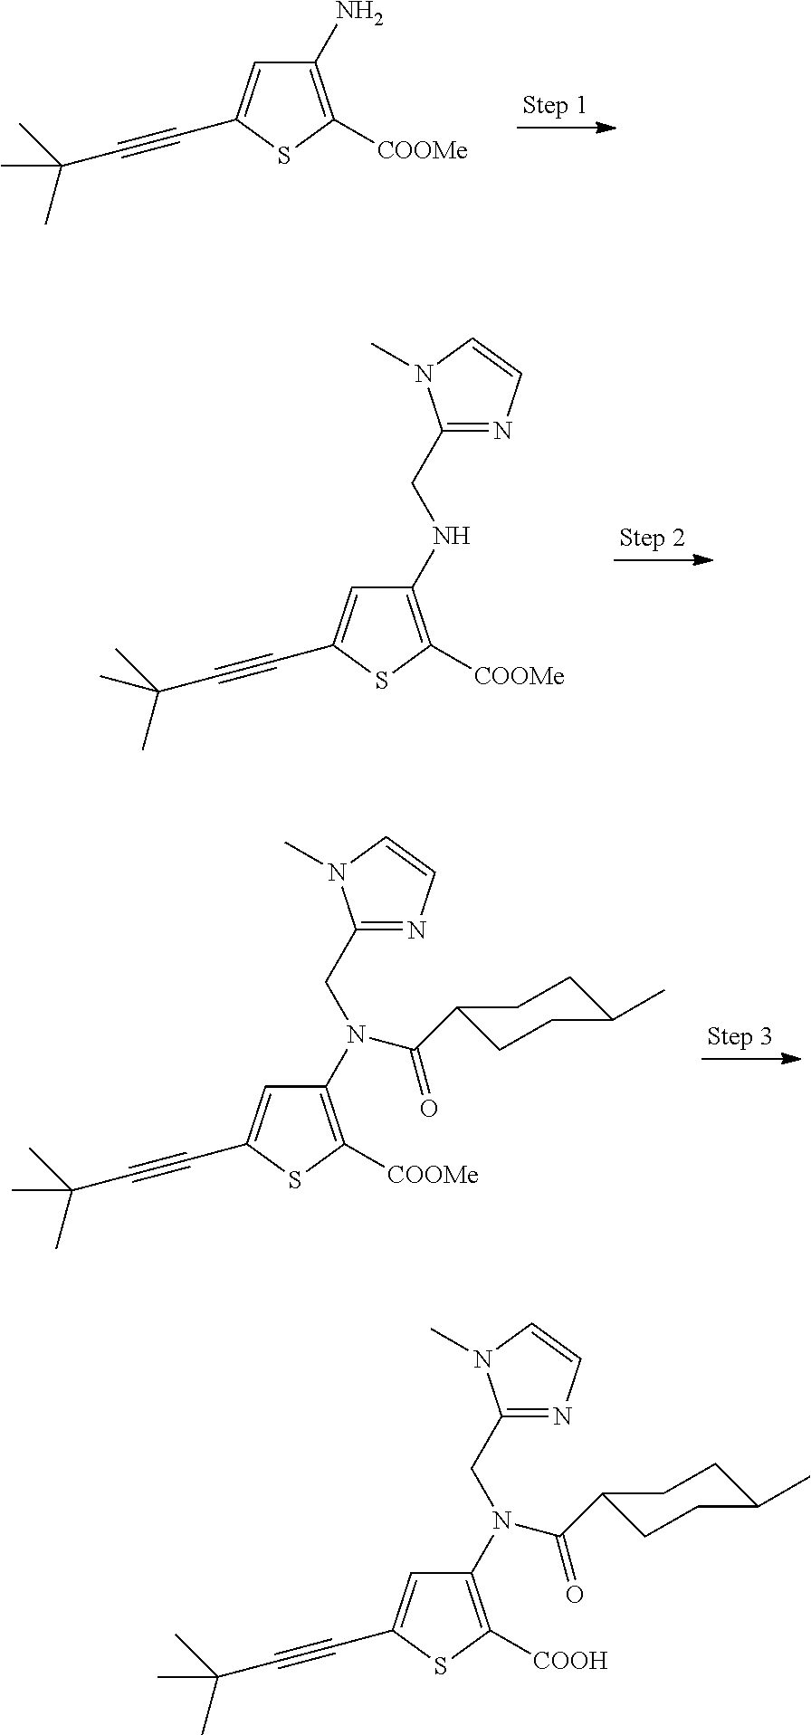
C1(N)=C([COOMe])SC(C#CC(C)(C)C)=C1.C1(NCC2=NC=CN2C)=C([COOMe])SC(C#CC(C)(C)C)=C1.C1(N(CC2=NC=CN2C)C(=O)C2CCC(C)CC2)=C([COOMe])SC(C#CC(C)(C)C)=C1.C1(N(CC2=NC=CN2C)C(=O)C2CCC(C)CC2)=C([COOH])SC(C#CC(C)(C)C)=C1
